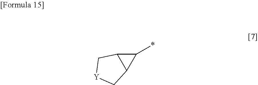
C1(*)C2C1C[Y]C2
